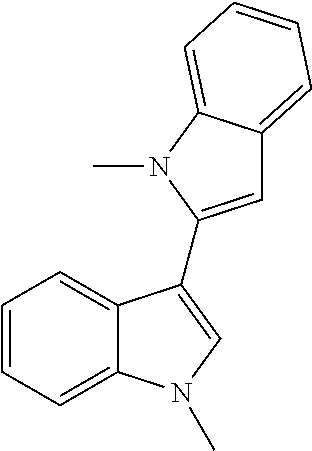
C1=CC=C2C(=C1)C(C1=CC3=CC=CC=C3N1C)=CN2C
